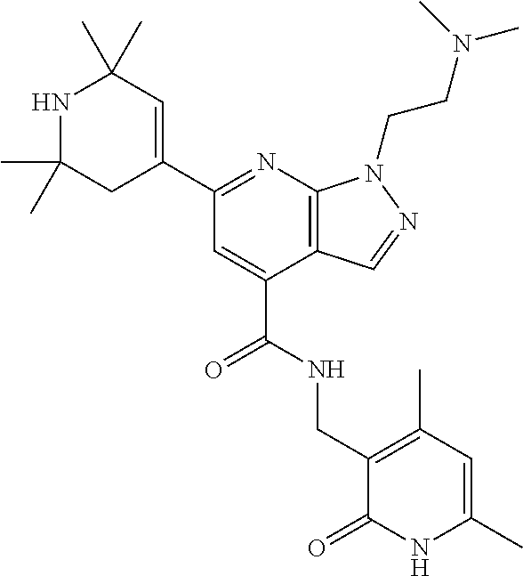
C1C(C2=NC3=C(C(C(NCC4=C(C)C=C(C)NC4=O)=O)=C2)C=NN3CCN(C)C)=CC(C)(C)NC1(C)C
